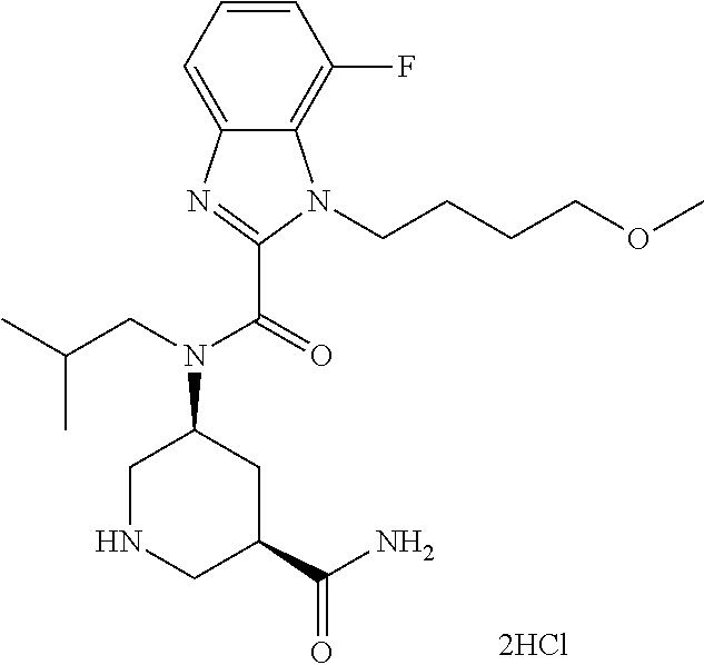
C1=C2C(=C(F)C=C1)N(CCCCOC)C(C(=O)N(CC(C)C)C1CNCC(C(N)=O)C1)=N2
